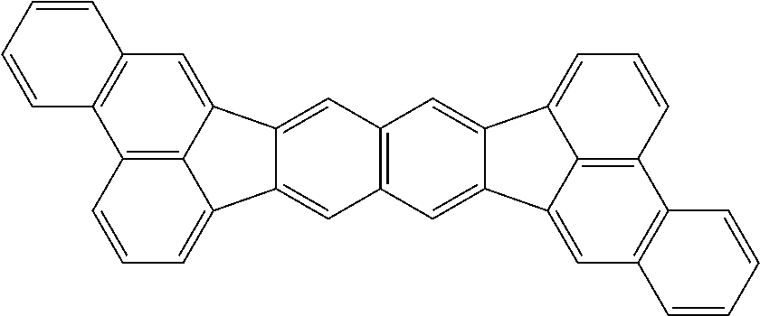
C12=C3C(=CC4=C1C=CC=C4)C1=CC4=C(C=C1C3=CC=C2)C=C1C(=C4)C2=CC=CC3=C2C1=CC1=C3C=CC=C1
